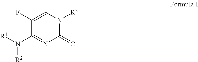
C1=C(F)C(N([R1])[R2])=NC(=O)N1[R3]
